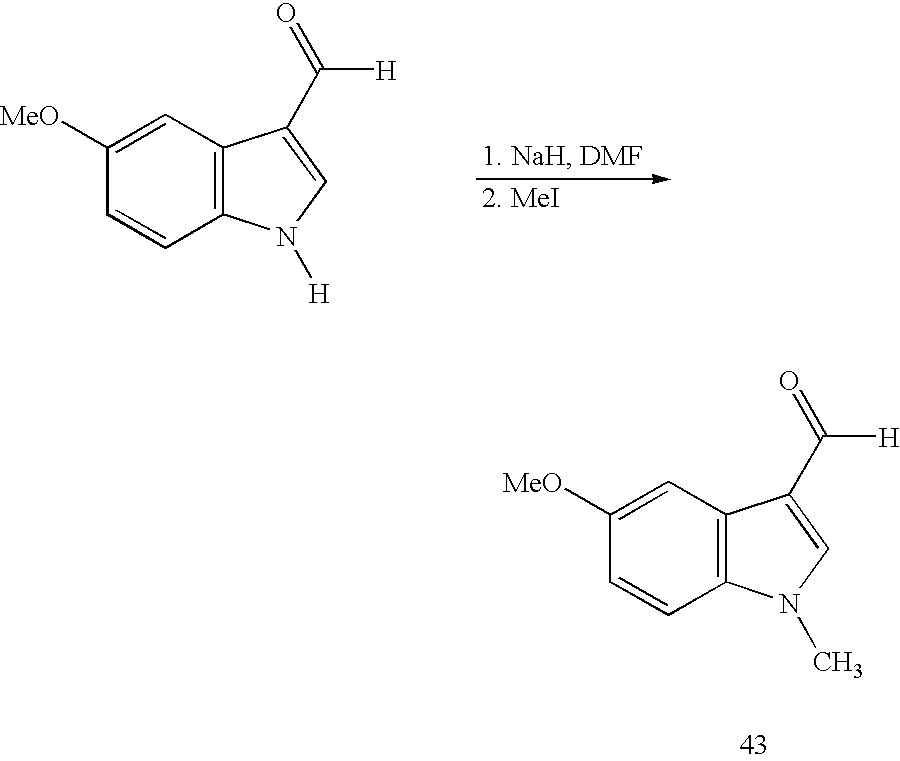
C1=C([MeO])C=CC2=C1C(C(=O)[H])=CN2[H].C1=C([MeO])C=CC2=C1C(C(=O)[H])=CN2C
